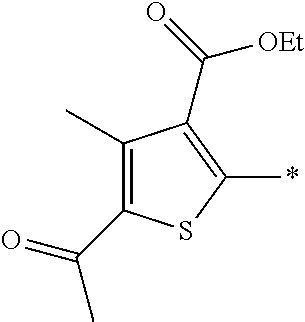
C1(C)=C(C(=O)C)SC(*)=C1C(=O)[OEt]
